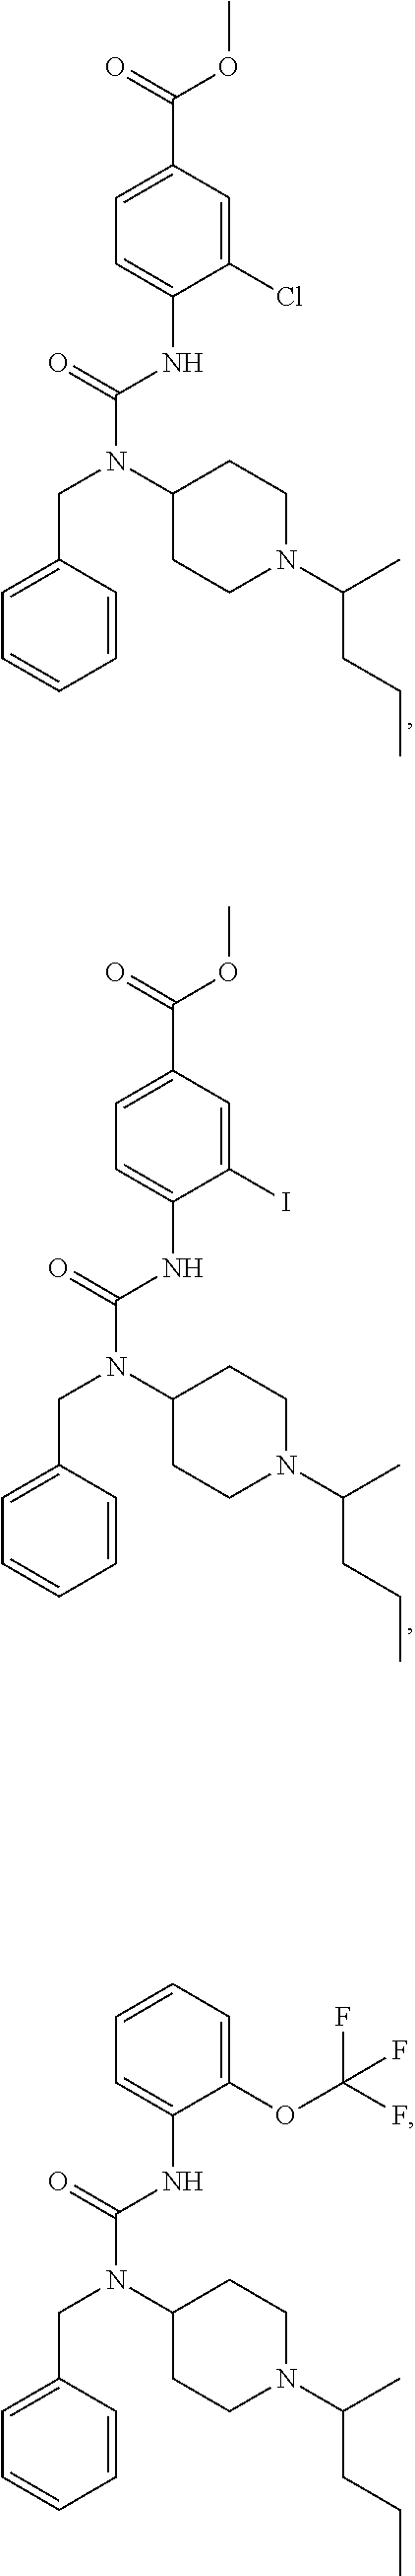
C(N(C(NC1=CC=C(C(OC)=O)C=C1Cl)=O)C1CCN(C(CCC)C)CC1)C1=CC=CC=C1.C(N(C(NC1=CC=C(C(OC)=O)C=C1I)=O)C1CCN(C(CCC)C)CC1)C1=CC=CC=C1.C(N(C(NC1=CC=CC=C1OC(F)(F)F)=O)C1CCN(C(CCC)C)CC1)C1=CC=CC=C1
